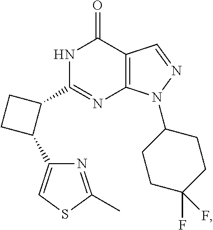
N1C(C2CCC2C2=CSC(C)=N2)=NC2=C(C1=O)C=NN2C1CCC(F)(F)CC1
